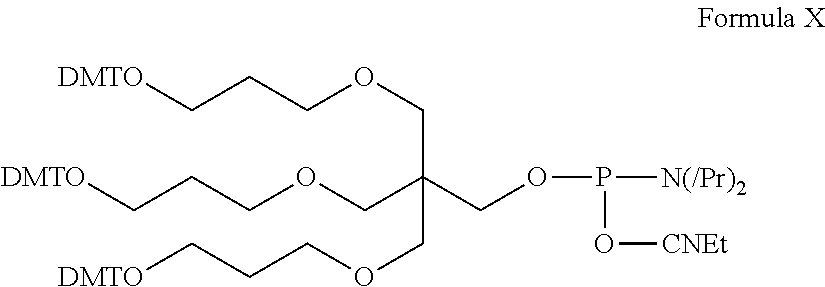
C(OCC(COCCC[DMTO])(COCCC[DMTO])COP(O[CNEt])[N(/Pr)2])CC[DMTO]
